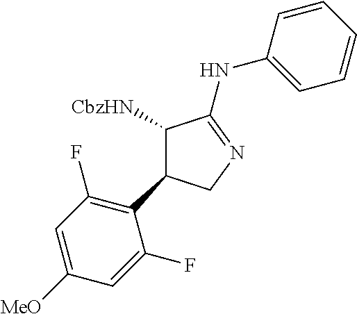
[CbzHN]C1C(C2=C(F)C=C([MeO])C=C2F)CN=C1NC1=CC=CC=C1
